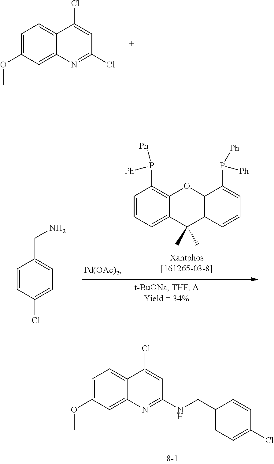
C1=CC=C2C(=C1P([Ph])[Ph])OC1=C(C2(C)C)C=CC=C1P([Ph])[Ph].C1=CC(CN)=CC=C1Cl.C1=C(OC)C=C2C(=C1)C(Cl)=CC(NCC1=CC=C(Cl)C=C1)=N2.C1=C(OC)C=C2C(=C1)C(Cl)=CC(Cl)=N2
